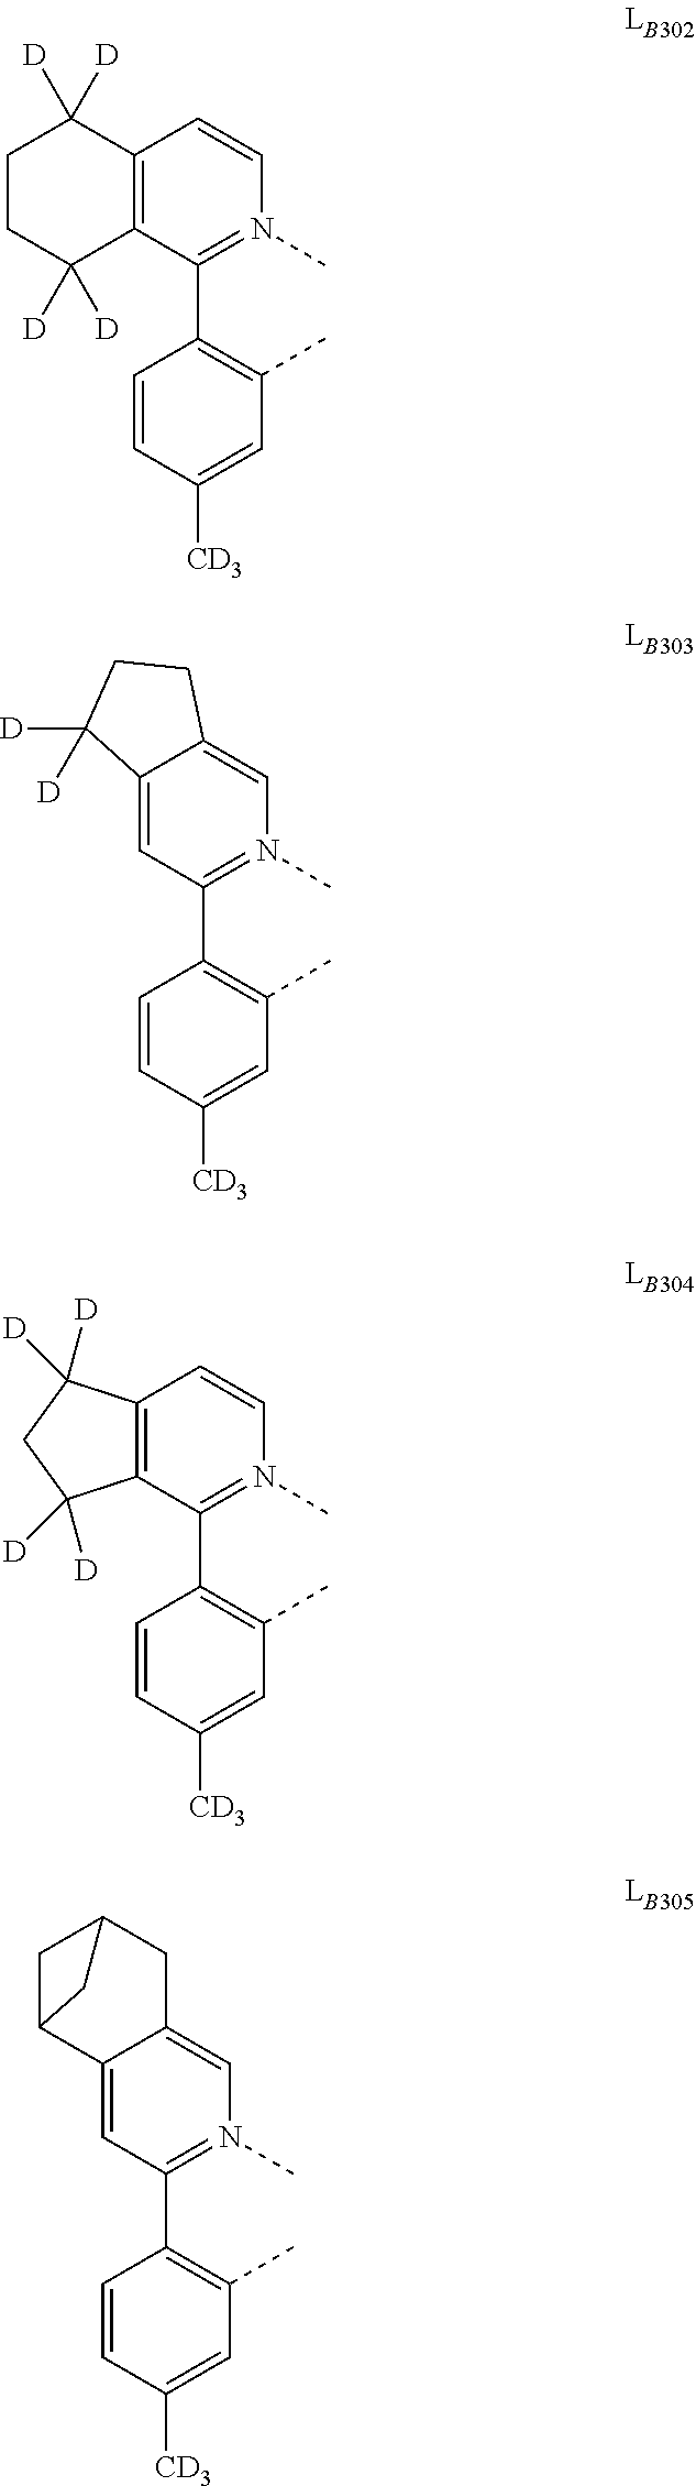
C1=CC([CD3])=CC(C)=C1C1=N(C)C=CC2=C1C([D])([D])CCC2([D])[D].C1=CC([CD3])=CC(C)=C1C1=N(C)C=C2C(=C1)C([D])([D])CC2.C1=CC([CD3])=CC(C)=C1C1=N(C)C=CC2=C1C([D])([D])CC2([D])[D].C1=CC([CD3])=CC(C)=C1C1=N(C)C=C2C(=C1)C1CC(C2)C1
